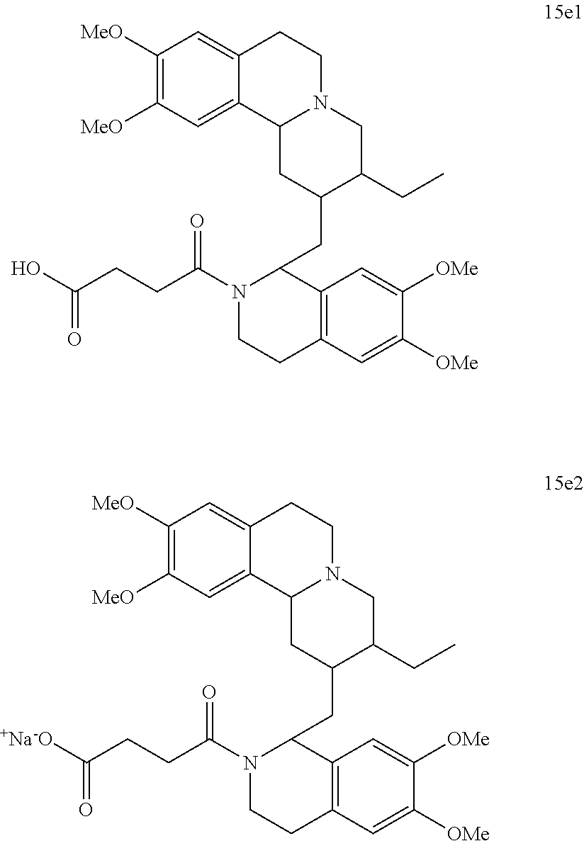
C1([MeO])=C([MeO])C=C2C(=C1)CCN1C2CC(CC2N(C(CCC(O)=O)=O)CCC3=C2C=C([OMe])C([OMe])=C3)C(CC)C1.C1([MeO])=C([MeO])C=C2C(=C1)CCN1C2CC(CC2N(C(CCC([+Na-O])=O)=O)CCC3=C2C=C([OMe])C([OMe])=C3)C(CC)C1
